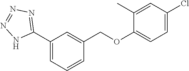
C1(C2=NN=NN2)=CC=CC(COC2=CC=C(Cl)C=C2C)=C1
